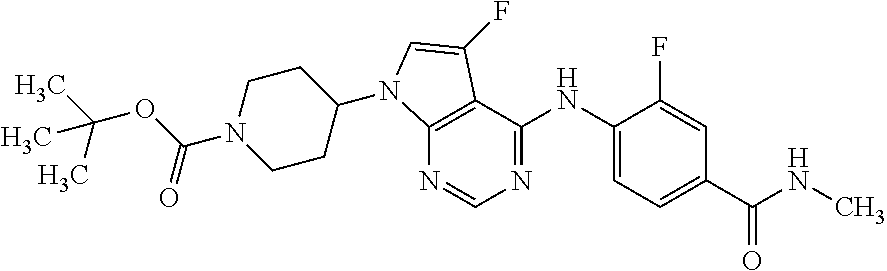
N1=CN=C(NC2=CC=C(C(NC)=O)C=C2F)C2=C1N(C1CCN(C(OC(C)(C)C)=O)CC1)C=C2F
